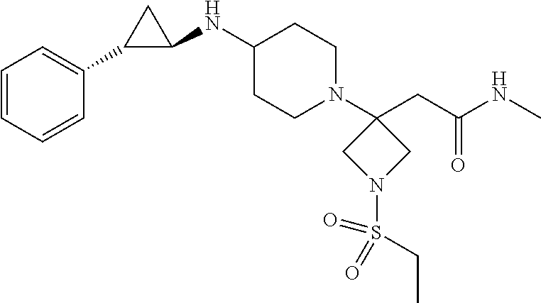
C1(NC2C(C3=CC=CC=C3)C2)CCN(C2(CC(NC)=O)CN(S(CC)(=O)=O)C2)CC1
